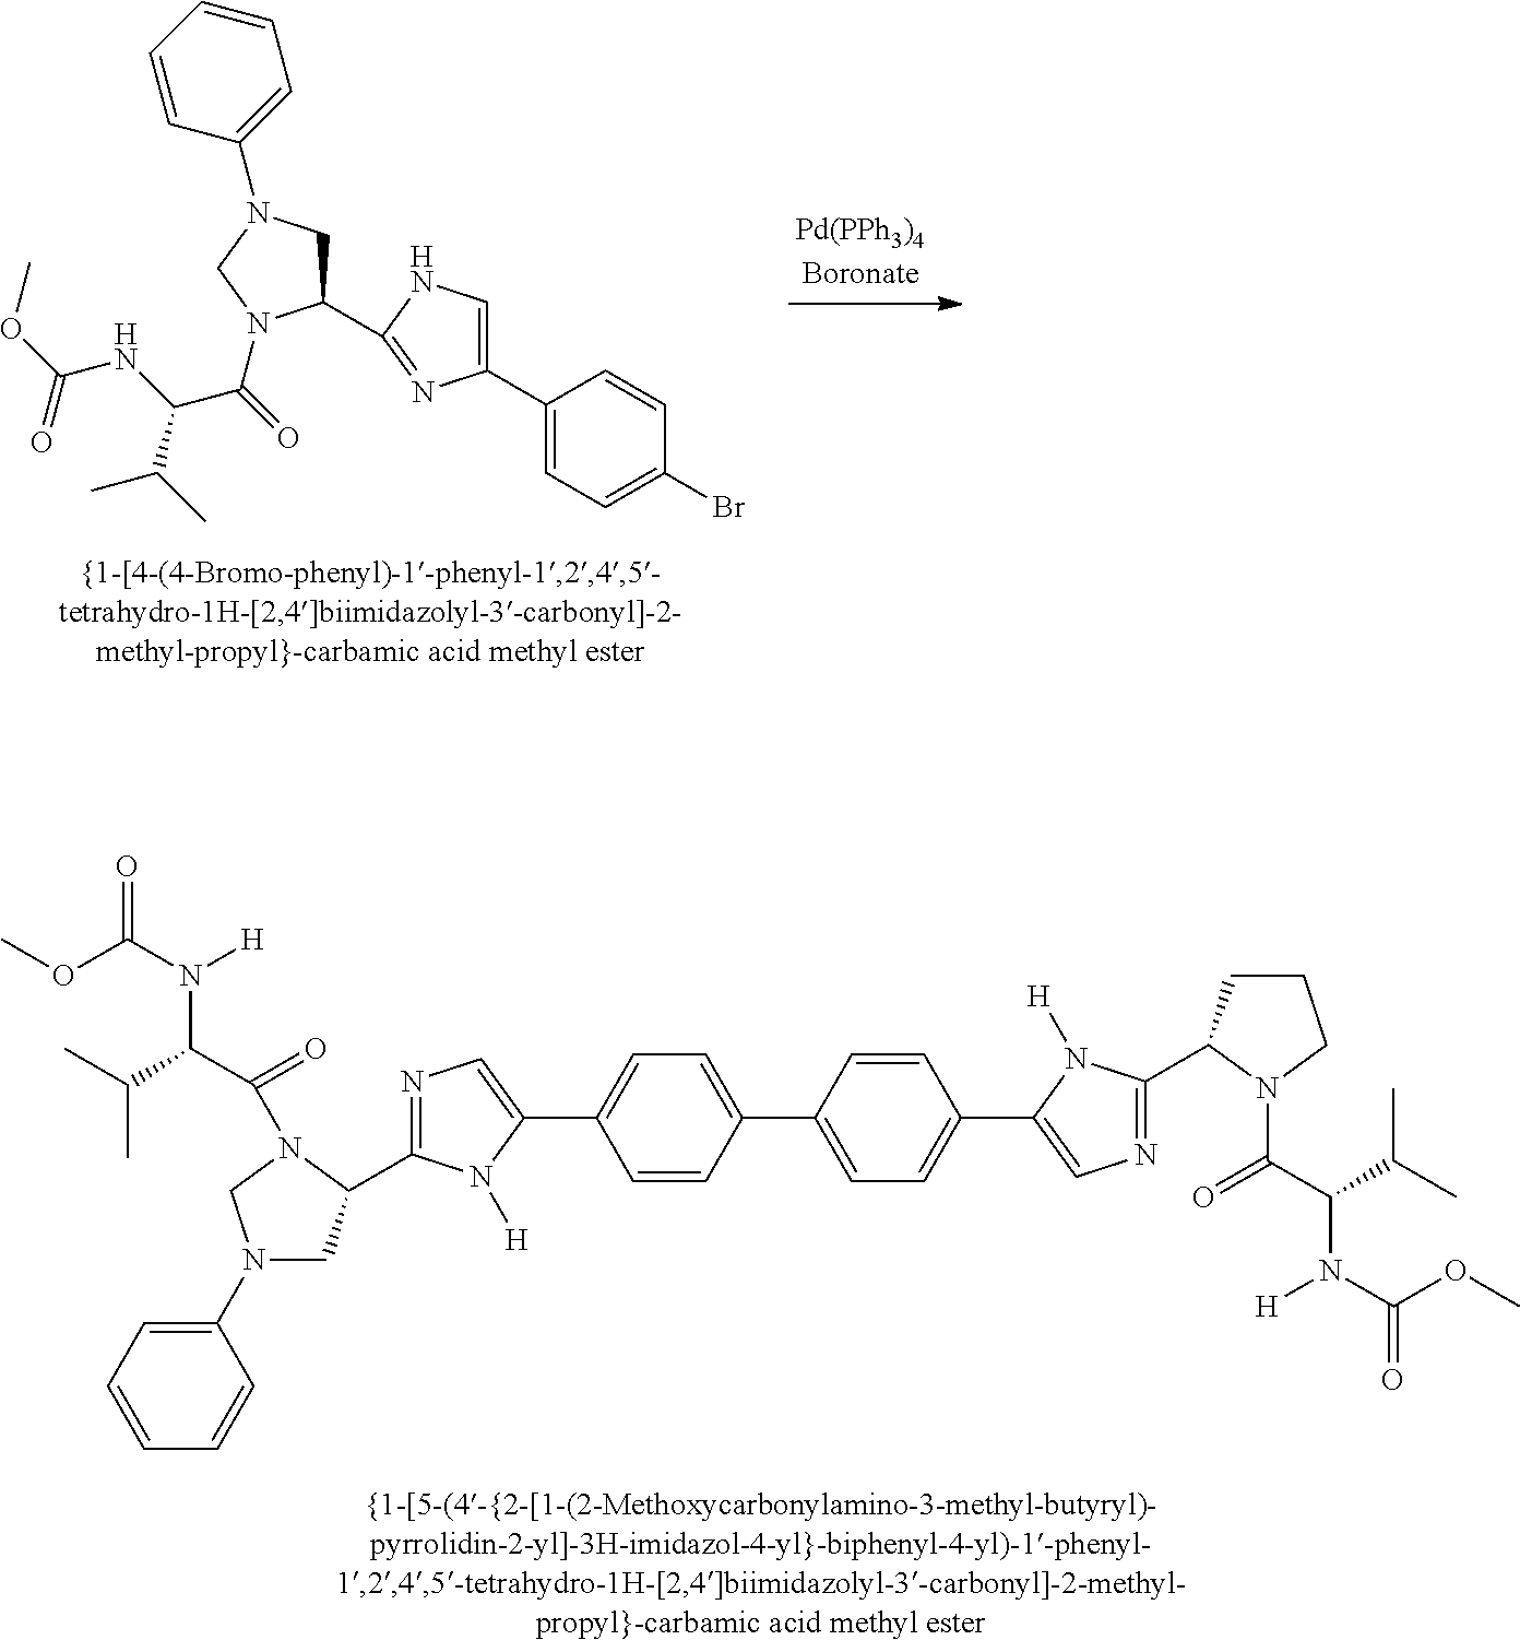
C1(C2=NC(C3=CC=C(Br)C=C3)=CN2)CN(C2=CC=CC=C2)CN1C(C(C(C)C)NC(=O)OC)=O.C1(C2=CC=C(C3=CN=C(C4CCCN4C(C(C(C)C)N(C(OC)=O)[H])=O)N3[H])C=C2)=CC=C(C2=CN=C(C3CN(C4=CC=CC=C4)CN3C(=O)C(N([H])C(=O)OC)C(C)C)N2[H])C=C1
